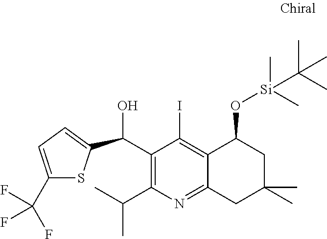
C(O)(C1=CC=C(C(F)(F)F)S1)C1=C(C(C)C)N=C2C(=C1I)C(O[Si](C)(C)C(C)(C)C)CC(C)(C)C2
